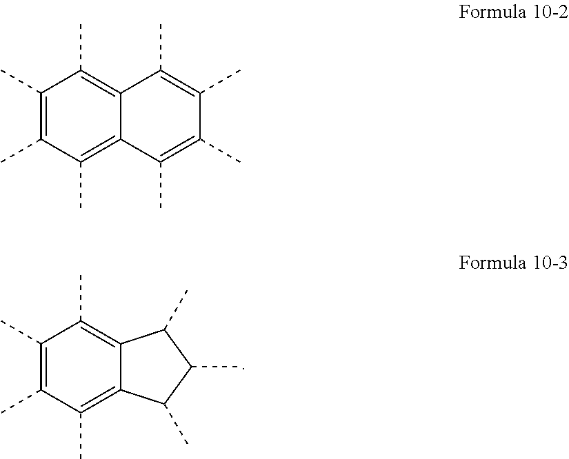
C12=C(C)C(C)=C(C)C(C)=C1C(C)C(C)C2C.C12=C(C)C(C)=C(C)C(C)=C1C(C)=C(C)C(C)=C2C
